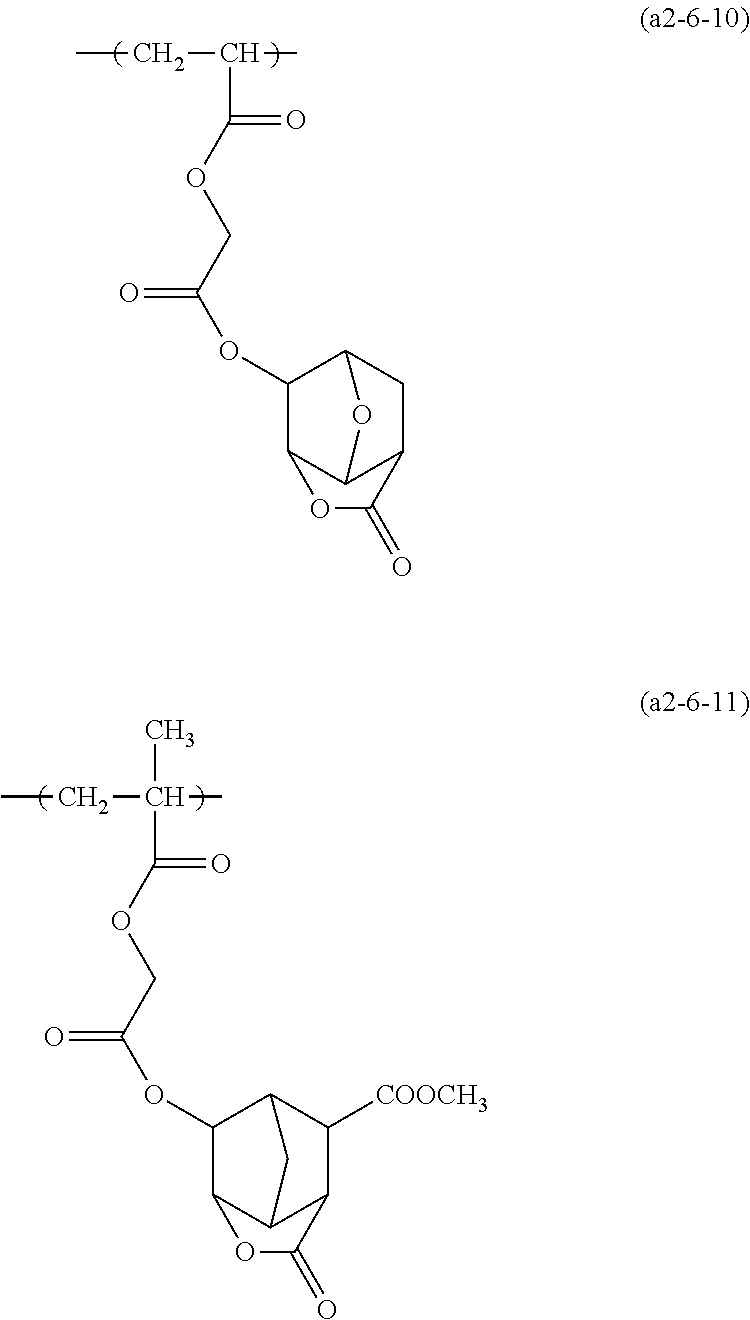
CCC(C)C(OCC(OC1C2C3C(CC1O3)C(=O)O2)=O)=O.CCC(C)(C)C(OCC(OC1C2C3C(C([COOCH3])C1C3)C(=O)O2)=O)=O
